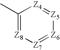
C1(C)=[Z8][Z7]=[Z6][Z5]=[Z4]1
